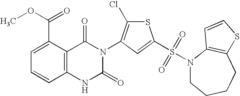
C1=C(C(OC)=O)C2=C(C=C1)NC(=O)N(C1=C(Cl)SC(S(=O)(=O)N3CCCCC4=C3C=CS4)=C1)C2=O
